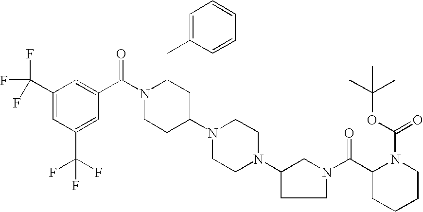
C1(C(F)(F)F)=CC(C(F)(F)F)=CC(C(N2CCC(N3CCN(C4CCN(C(C5CCCCN5C(=O)OC(C)(C)C)=O)C4)CC3)CC2CC2=CC=CC=C2)=O)=C1
